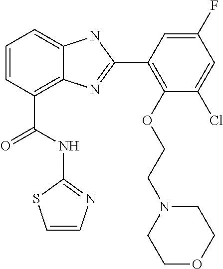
C1=CC(C(NC2=NC=CS2)=O)=C2C(=C1)NC(C1=C(OCCN3CCOCC3)C(Cl)=CC(F)=C1)=N2
